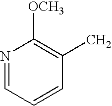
CC1=C([OCH3])N=CC=C1
